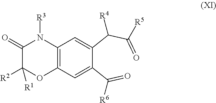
C12=C(C=C(C(=O)[R6])C(C(C(=O)[R5])[R4])=C1)OC([R2])([R1])C(=O)N2[R3]
